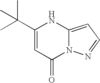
C1(C(C)(C)C)=CC(=O)N2C(=CC=N2)N1
